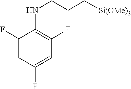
C1(F)=CC(F)=CC(F)=C1NCCC[Si(OMe)3]
